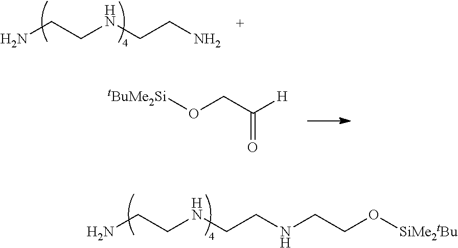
NCCNCCNCCO[SiMe2tBu].NCCNCCN.[tBuMe2Si]OCC([H])=O
